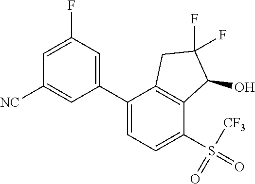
C1=C(F)C=C(C2=CC=C(S([CF3])(=O)=O)C3=C2CC(F)(F)C3O)C=C1[NC]
